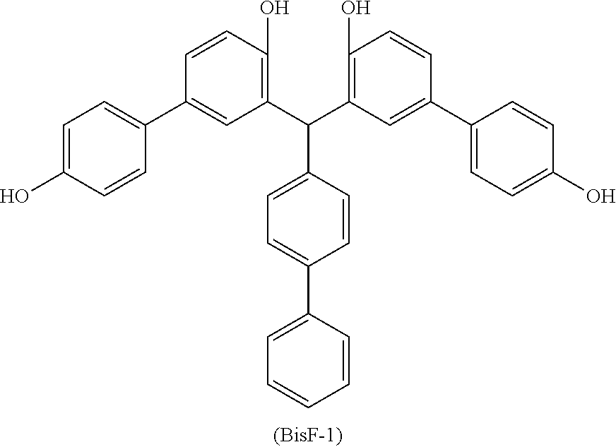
C1(C(C2=C(O)C=CC(C3=CC=C(O)C=C3)=C2)C2=C(O)C=CC(C3=CC=C(O)C=C3)=C2)=CC=C(C2=CC=CC=C2)C=C1
